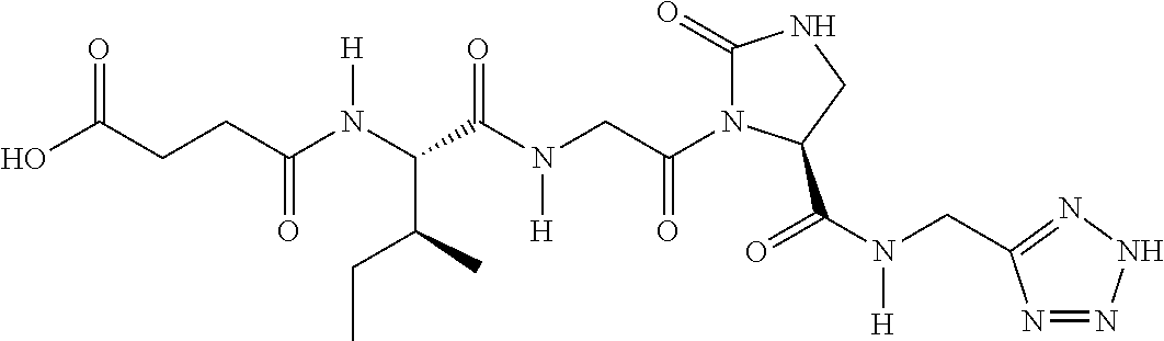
OC(CCC(N(C(C(N(CC(N1C(=O)NCC1C(N(CC1=NNN=N1)[H])=O)=O)[H])=O)C(CC)C)[H])=O)=O
